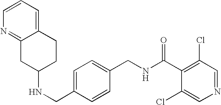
N(CC1=CC=C(CNC(C2=C(Cl)C=NC=C2Cl)=O)C=C1)C1CCC2=CC=CN=C2C1
